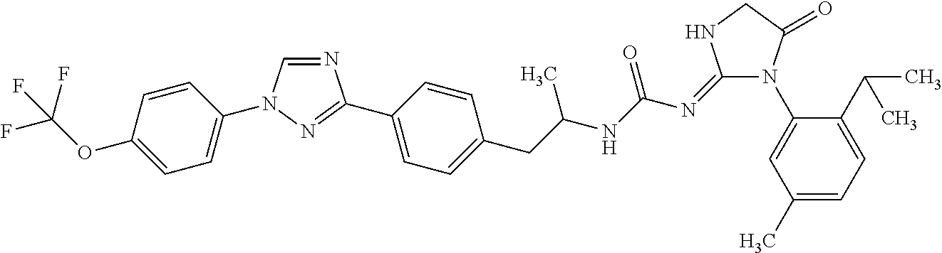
N1=CN(C2=CC=C(OC(F)(F)F)C=C2)N=C1C1=CC=C(CC(NC(N=C2N(C3=CC(C)=CC=C3C(C)C)C(=O)CN2)=O)C)C=C1
